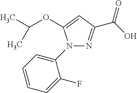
N1(C2=CC=CC=C2F)N=C(C(O)=O)C=C1OC(C)C
